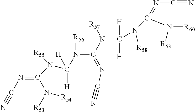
N(C#N)=C(N([R58])C([H])([H])N([R57])C(=NC#N)N([R56])C([H])([H])N([R55])C(=NC#N)N([R54])[R53])N([R60])[R59]
